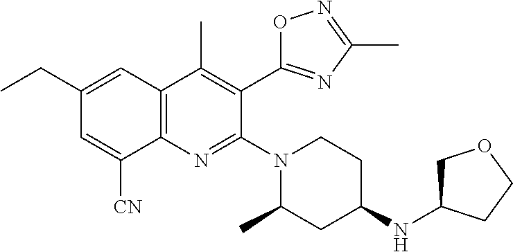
C12=C(C=C(CC)C=C1[CN])C(C)=C(C1=NC(C)=NO1)C(N1CCC(NC3COCC3)CC1C)=N2
